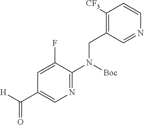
N1=C(N(CC2=C([CF3])C=CN=C2)[Boc])C(F)=CC(C([H])=O)=C1
